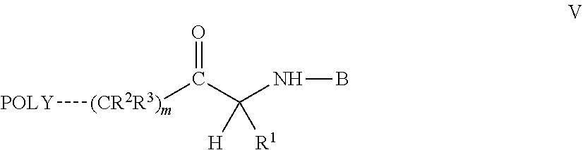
[POLY][(CR2R3)m]C(C(NB)([H])[R1])=O
